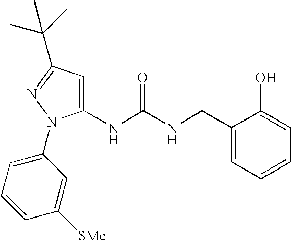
C1(NC(NCC2=CC=CC=C2O)=O)=CC(C(C)(C)C)=NN1C1=CC=CC([SMe])=C1
